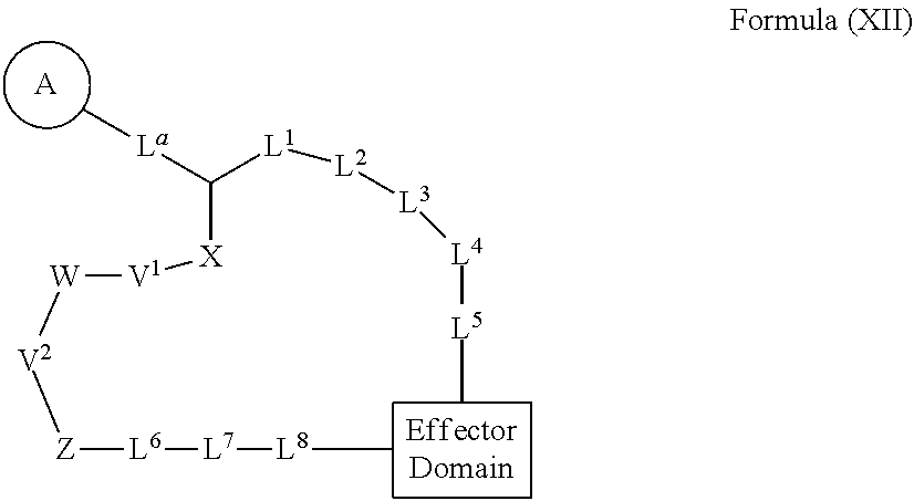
C([X][V1][W][V2][Z][L6][L7][L8]C)([La]C)[L1][L2][L3][L4][L5]C.[A]
